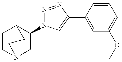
C1(N2N=NC(C3=CC(OC)=CC=C3)=C2)CN2CCC1CC2
